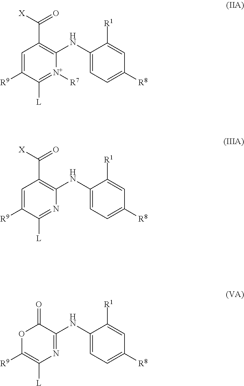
C1=C([R9])C([L])=[N+]([R7])C(NC2=CC=C([R8])C=C2[R1])=C1C([X])=O.C1=C([R9])C([L])=NC(NC2=CC=C([R8])C=C2[R1])=C1C([X])=O.O1C([R9])=C([L])N=C(NC2=CC=C([R8])C=C2[R1])C1=O
